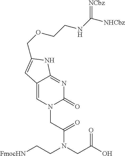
C12=CN(CC(=O)N(CC(O)=O)CC[FmocHN])C(=O)N=C1NC(COCCNC([NHCbz])=[NCbz])=C2
